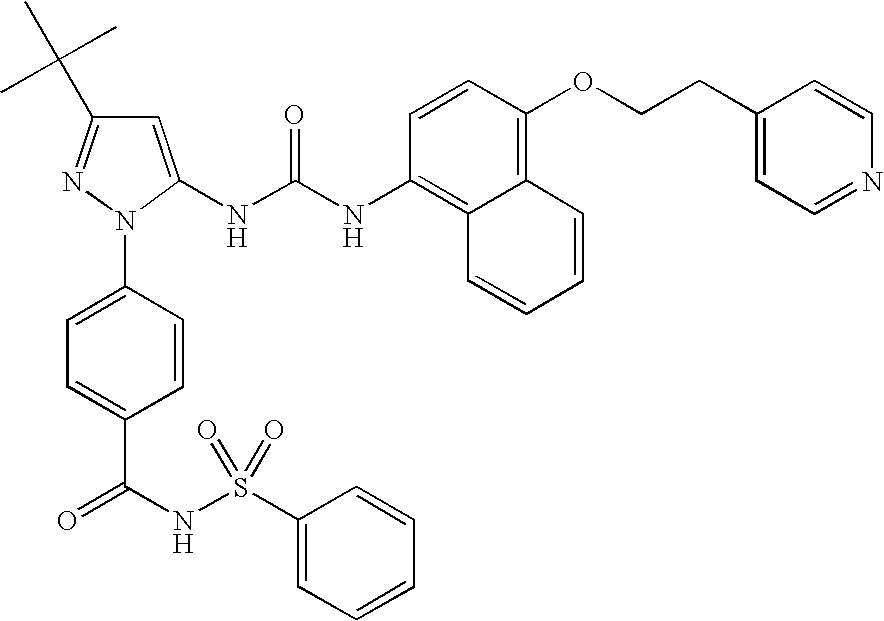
C1=C(NC(NC2=C3C(=C(OCCC4=CC=NC=C4)C=C2)C=CC=C3)=O)N(C2=CC=C(C(NS(C3=CC=CC=C3)(=O)=O)=O)C=C2)N=C1C(C)(C)C
